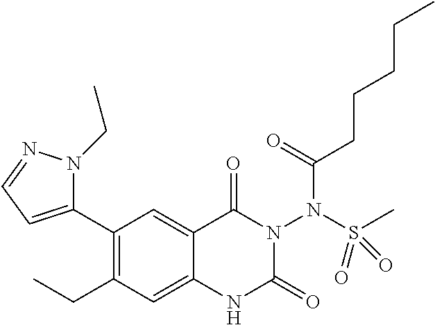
C1(C2=CC=NN2CC)=C(CC)C=C2C(=C1)C(=O)N(N(C(=O)CCCCC)S(C)(=O)=O)C(=O)N2
